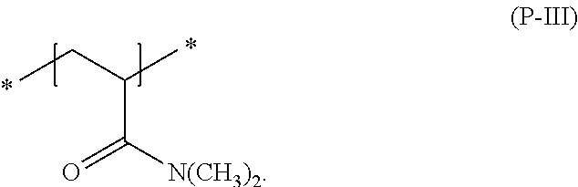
C(C([N(CH3)2])=O)(CC)C
